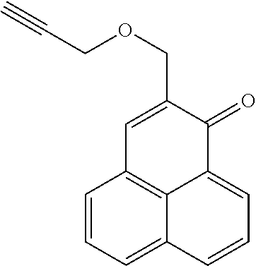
C1=CC=C2C3=C1C=C(COCC#C)C(=O)C3=CC=C2
